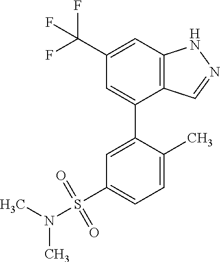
C12=C(C=C(C(F)(F)F)C=C1C1=CC(S(N(C)C)(=O)=O)=CC=C1C)NN=C2
